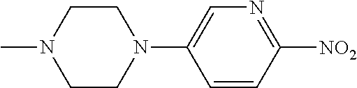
C1CN(C)CCN1C1=CN=C([NO2])C=C1
